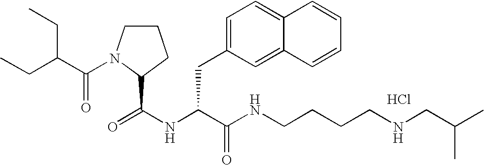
N(C(C(NCCCCNCC(C)C)=O)CC1=CC=C2C(=C1)C=CC=C2)C(=O)C1N(C(C(CC)CC)=O)CCC1.Cl
